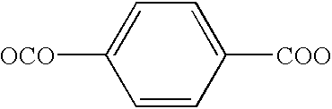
C1=CC([COO])=CC=C1[OCO]
